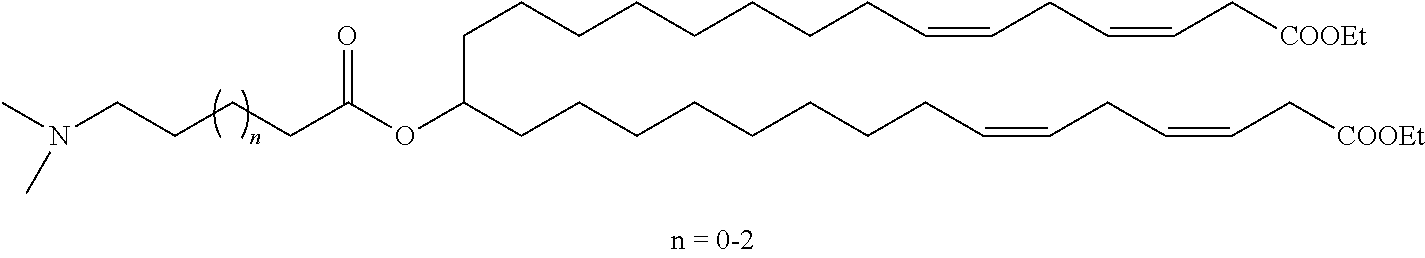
C(CCCCCCCC=CCC=CC[COOEt])C(CCCCCCCCC=CCC=CC[COOEt])OC(CCCCN(C)C)=O
